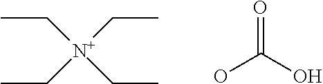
C([N+](CC)(CC)CC)C.O=C(O)O
